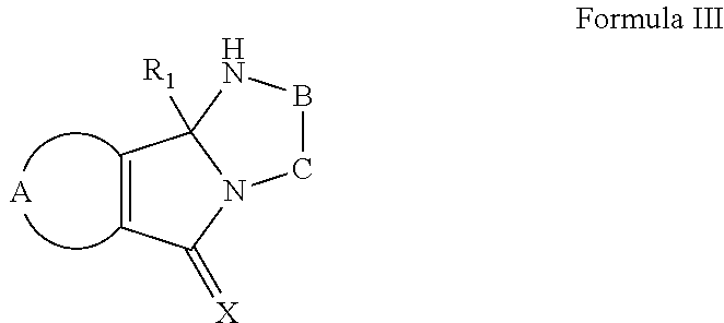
C1=CC(=[X])N2C1([R1])NBC2.[A]
